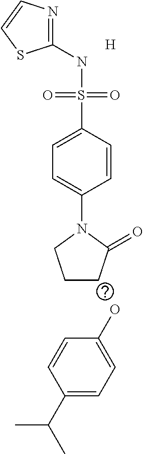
[H].OC1=CC=C(C(C)C)C=C1.C1(NS(C2=CC=C(N3CCCC3=O)C=C2)(=O)=O)=NC=CS1
